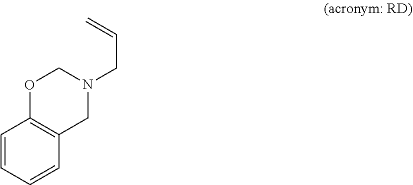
C1=CC=CC2=C1OCN(CC=C)C2
